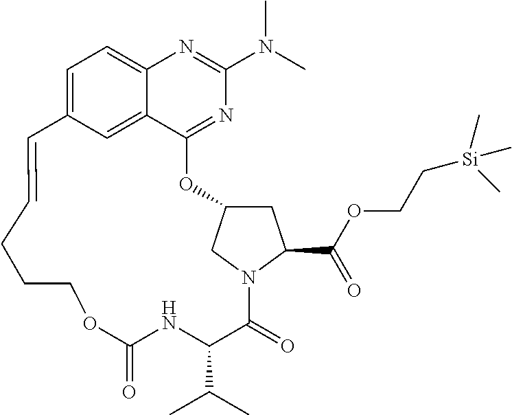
C1=C2C=C3C(=C1)N=C(N(C)C)N=C3OC1CC(C(OCC[Si](C)(C)C)=O)N(C1)C(=O)C(C(C)C)NC(=O)OCCCC=C2
